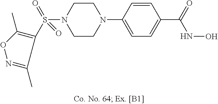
N1(C2=CC=C(C(=O)NO)C=C2)CCN(S(C2=C(C)ON=C2C)(=O)=O)CC1
